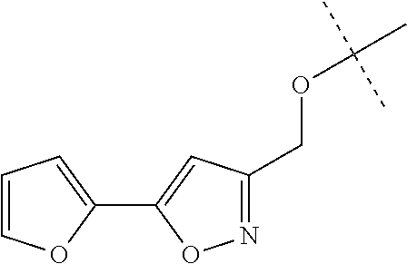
C1=COC(C2=CC(COC(C)(C)C)=NO2)=C1
